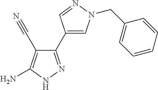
C1(C#N)=C(N)NN=C1C1=CN(CC2=CC=CC=C2)N=C1
